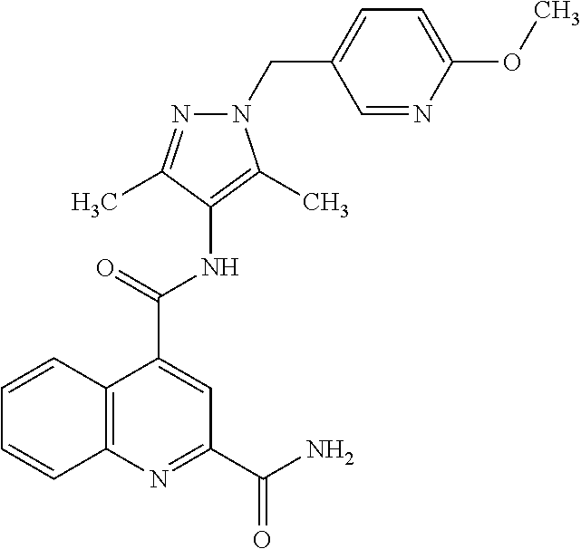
C12=C(N=C(C(=O)N)C=C1C(=O)NC1=C(C)N(CC3=CC=C(OC)N=C3)N=C1C)C=CC=C2
